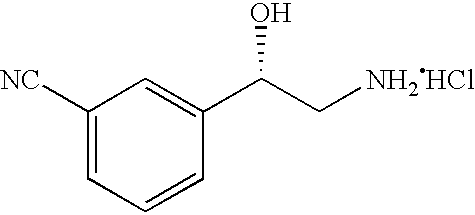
C1([NC])=CC=CC(C(C[NH2HCl])O)=C1
